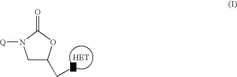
C1C(CN)OC(=O)N1[Q].[HET]
